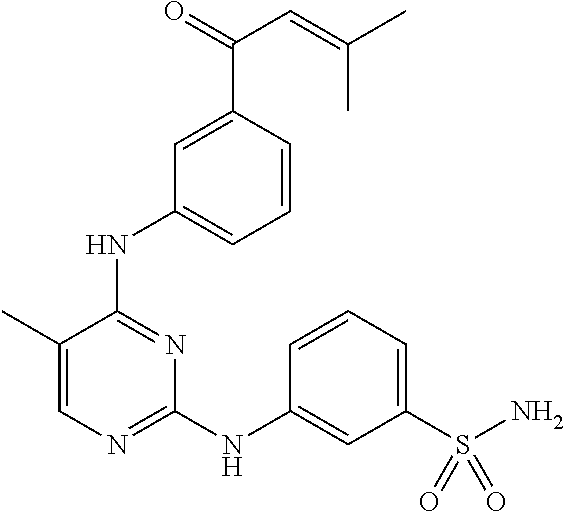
N(C1=NC(NC2=CC(S(N)(=O)=O)=CC=C2)=NC=C1C)C1=CC=CC(C(=O)C=C(C)C)=C1
